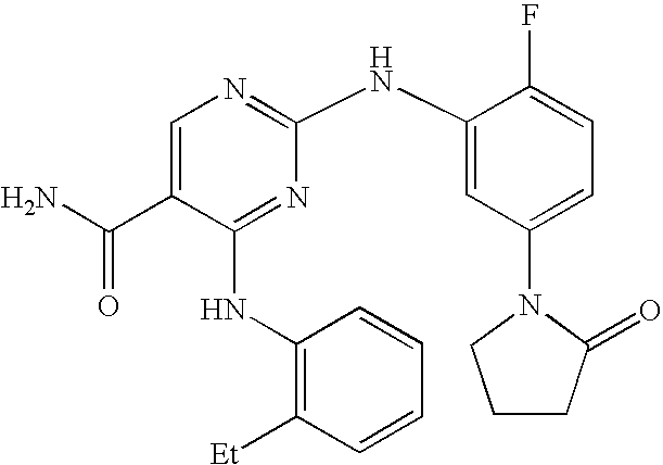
C1=C(C(N)=O)C(NC2=C([Et])C=CC=C2)=NC(NC2=CC(N3CCCC3=O)=CC=C2F)=N1
